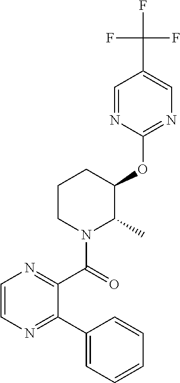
C1(OC2C(C)N(C(=O)C3=NC=CN=C3C3=CC=CC=C3)CCC2)=NC=C(C(F)(F)F)C=N1
